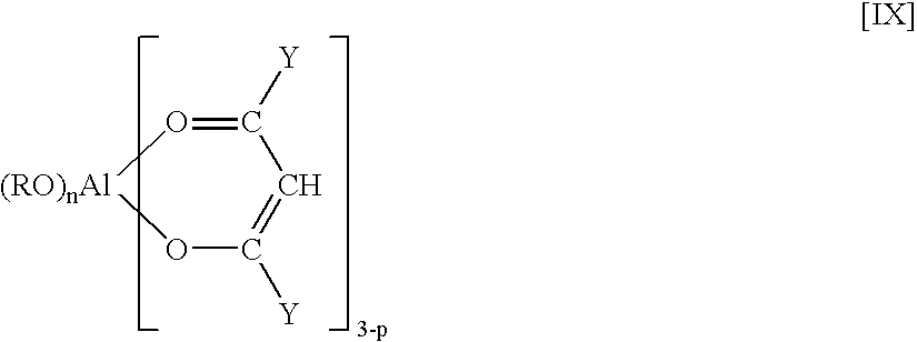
O1=C([Y])C=C([Y])O[(RO)nAl]1
